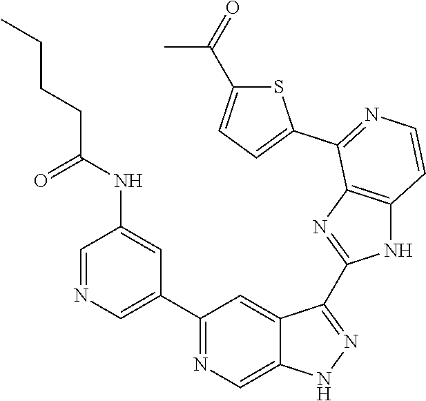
C1=NC=C(C2=NC=C3C(=C2)C(C2=NC4=C(N2)C=CN=C4C2=CC=C(C(=O)C)S2)=NN3)C=C1NC(CCCC)=O
